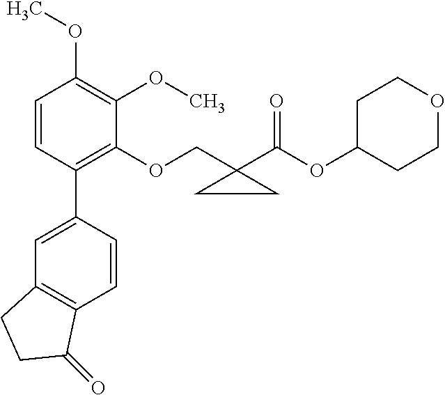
C1=CC(C2=CC3=C(C=C2)C(=O)CC3)=C(OCC2(C(OC3CCOCC3)=O)CC2)C(OC)=C1OC
